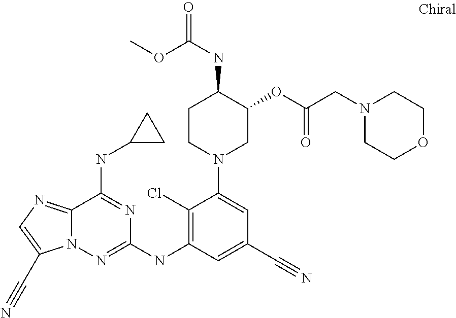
C12=NC=C(C#N)N1N=C(NC1=C(Cl)C(N3CC(OC(CN4CCOCC4)=O)C(NC(=O)OC)CC3)=CC(C#N)=C1)N=C2NC1CC1
